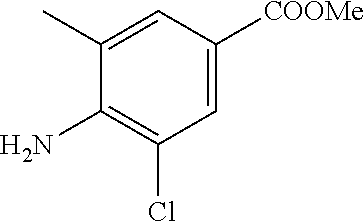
C1(N)=C(Cl)C=C([COOMe])C=C1C
